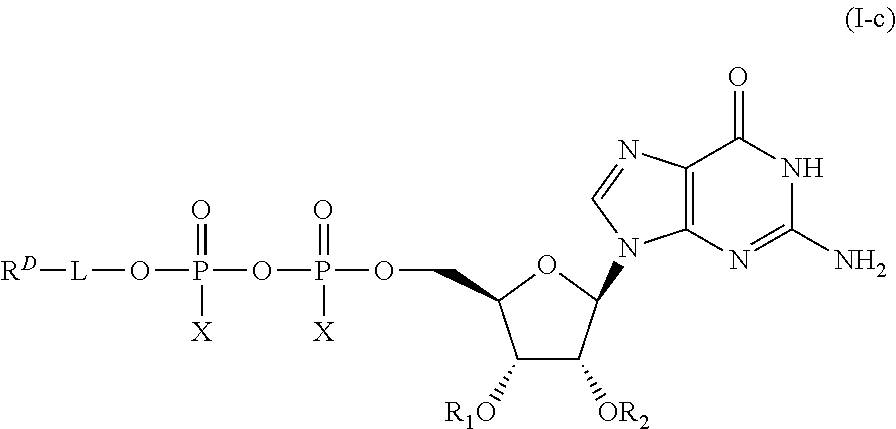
[RD][L]OP(OP(OCC1C([R1O])C([OR2])C(N2C3=C(C(=O)NC(N)=N3)N=C2)O1)(=O)[X])(=O)[X]
